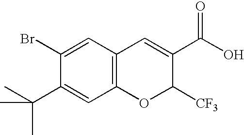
C1(Br)=CC2=C(C=C1C(C)(C)C)OC([CF3])C(C(O)=O)=C2
